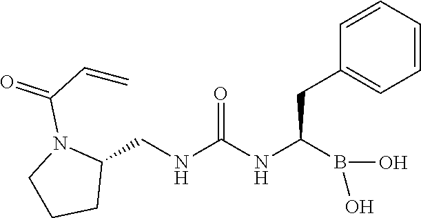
C1=CC=CC=C1CC(B(O)O)NC(=O)NCC1N(C(=O)C=C)CCC1
